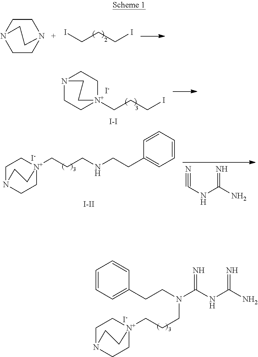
ICCCI.C1CN2CCN1CC2.N12CC[N+](CCCI)(CC1)CC2.[I-].[I-I].N#CNC(=N)N.C1C[N+]2(CCCNCCC3=CC=CC=C3)CCN1CC2.[I-].[I-II].C1=CC=C(CCN(C(NC(N)=N)=N)CCC[N+]23CCN(CC2)CC3)C=C1.[I-]
